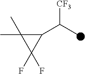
C1(C(C)[CF3])C(C)(C)C1(F)F
